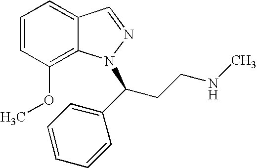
C1=CC(OC)=C2C(=C1)C=NN2C(CCNC)C1=CC=CC=C1
